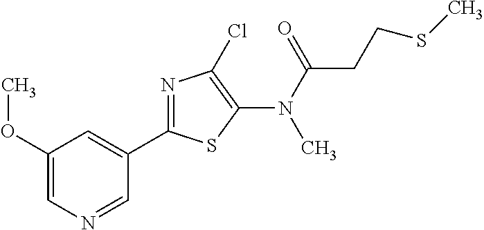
N(C(CCSC)=O)(C1=C(Cl)N=C(C2=CC(OC)=CN=C2)S1)C
